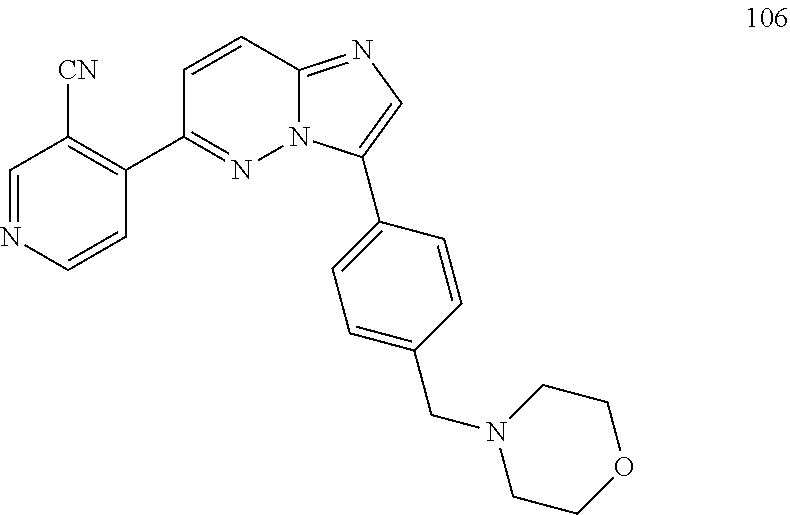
C1(C2=NN3C(=NC=C3C3=CC=C(CN4CCOCC4)C=C3)C=C2)=C([CN])C=NC=C1
